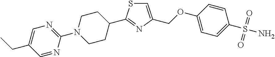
C1(N2CCC(C3=NC(COC4=CC=C(S(N)(=O)=O)C=C4)=CS3)CC2)=NC=C(CC)C=N1
